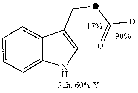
C1=C2C(=CC=C1)NC=C2C[d]C([D])=O
